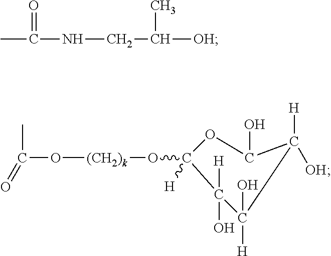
CC(NCC(C)[OH])=O.CC(O[(CH2)k]OC1([H])OC(O)C([H])([OH])C(O)([H])C1([H])O)=O
